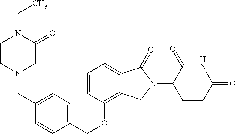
C(OC1=C2C(=CC=C1)C(=O)N(C1C(=O)NC(=O)CC1)C2)C1=CC=C(CN2CC(=O)N(CC)CC2)C=C1
